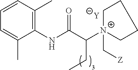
[Y].C1=C(C)C(NC(C([N+]2(C[Z])CCCC2)CC)=O)=C(C)C=C1
